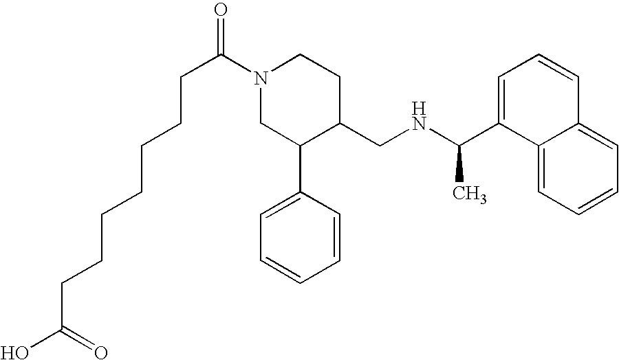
C(C(N1CC(C2=CC=CC=C2)C(CNC(C2=CC=CC3=CC=CC=C23)C)CC1)=O)CCCCCCC(O)=O
